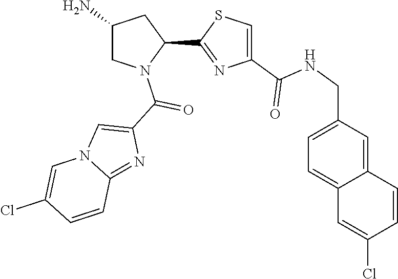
C1(C2=NC(C(NCC3=CC=C4C(=C3)C=CC(Cl)=C4)=O)=CS2)CC(N)CN1C(C1=CN2C(=N1)C=CC(Cl)=C2)=O
